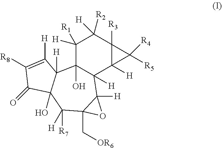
C1([R1])([H])C2(O)C([H])(C3([H])C([R3])(C1([R2])[H])C3([R4])[R5])C1([H])C(C[OR6])(C([R7])([H])C3(O)C2([H])C([H])=C([R8])C3=O)O1
